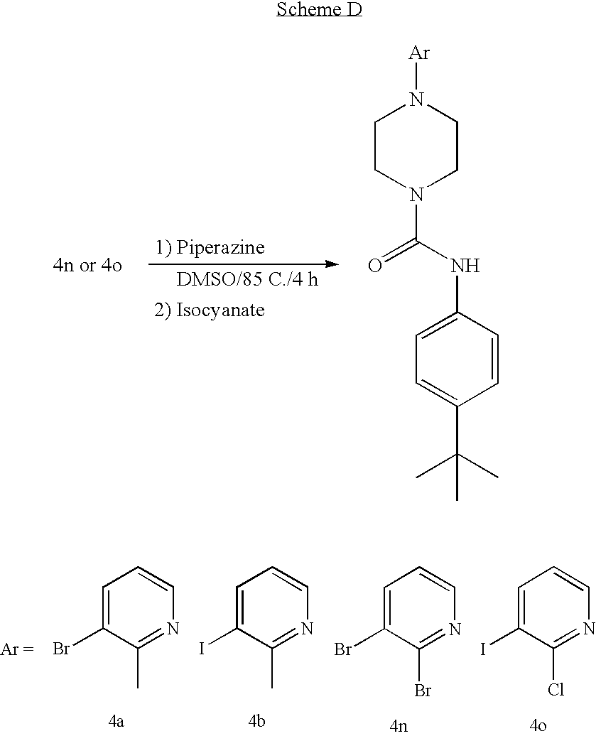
[Ar]N1CCN(C(NC2=CC=C(C(C)(C)C)C=C2)=O)CC1.C1=C(I)C(Cl)=NC=C1.C1=C(Br)C(C)=NC=C1.C1=C(I)C(C)=NC=C1.C1=C(Br)C(Br)=NC=C1
